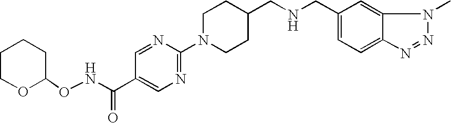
C1COC(ONC(C2=CN=C(N3CCC(CNCC4=CC=C5C(=C4)N(C)N=N5)CC3)N=C2)=O)CC1
